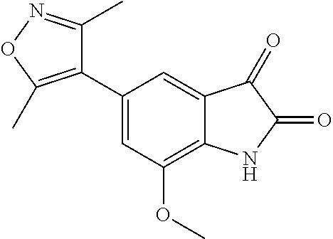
C1(C2=C(C)ON=C2C)=CC(OC)=C2C(=C1)C(=O)C(=O)N2
